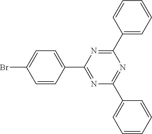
C1=CC(C2=NC(C3=CC=CC=C3)=NC(C3=CC=CC=C3)=N2)=CC=C1Br
